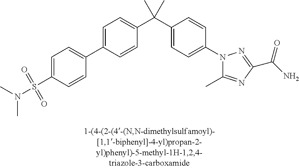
C1=C(C2=CC=C(S(N(C)C)(=O)=O)C=C2)C=CC(C(C2=CC=C(N3C(C)=NC(C(=O)N)=N3)C=C2)(C)C)=C1
